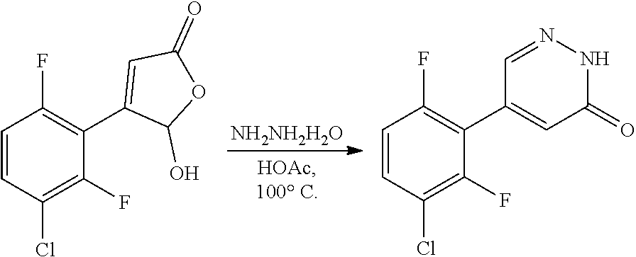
[NH2NH2H2O].C1=CC(Cl)=C(F)C(C2=CC(=O)OC2O)=C1F.C1=CC(Cl)=C(F)C(C2=CC(=O)NN=C2)=C1F
